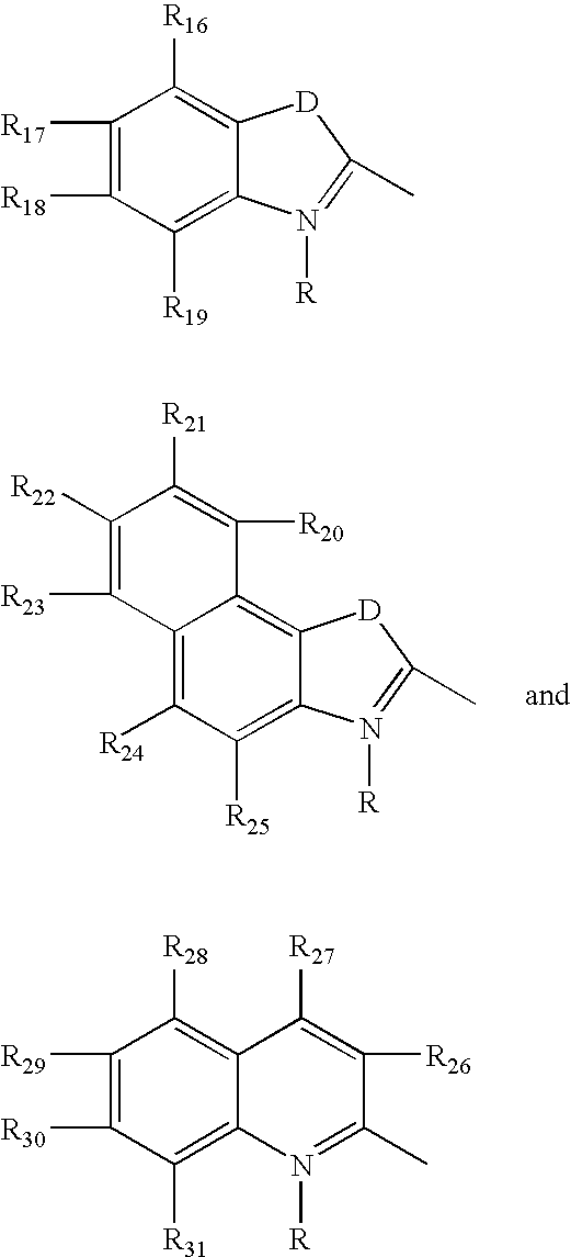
C12=C([R24])C([R25])=C3C(=C1C([R20])=C([R21])C([R22])=C2[R23])[D]C(C)=N3[R].C1([R17])=C([R18])C([R19])=C2C(=C1[R16])[D]C(C)=N2[R].C1([R29])=C([R30])C([R31])=C2C(=C1[R28])C([R27])=C([R26])C(C)=N2[R]
